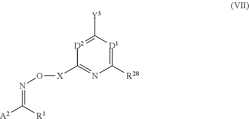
C1([X]ON=C([A2])[R1])=NC([R28])=[D1]C([Y3])=[D2]1
